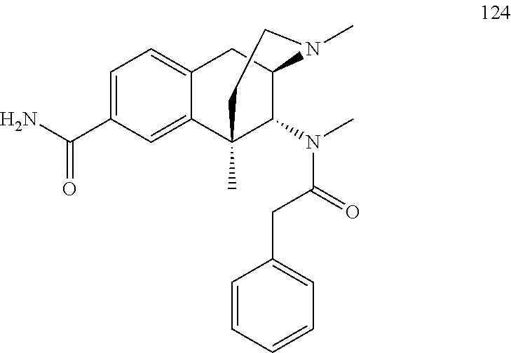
C1=C(C(N)=O)C=C2C(=C1)CC1C(N(C)C(CC3=CC=CC=C3)=O)C2(C)CCN1C
